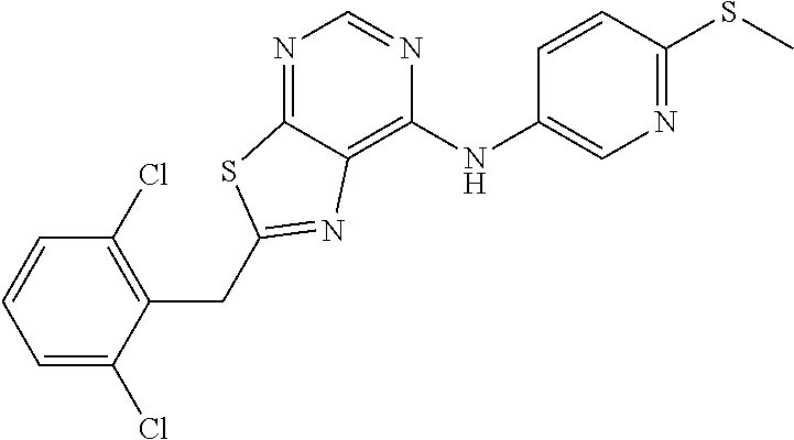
C1=C(Cl)C(CC2=NC3=C(NC4=CN=C(SC)C=C4)N=CN=C3S2)=C(Cl)C=C1
